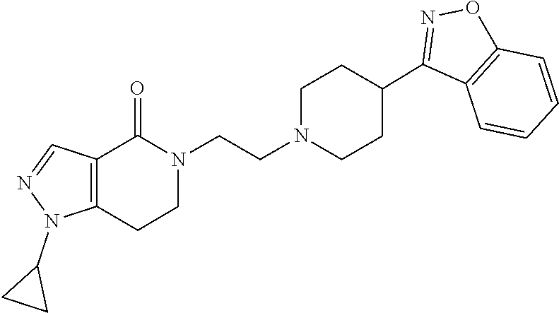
N1(CCN2CCC(C3=NOC4=C3C=CC=C4)CC2)C(=O)C2=C(CC1)N(C1CC1)N=C2
